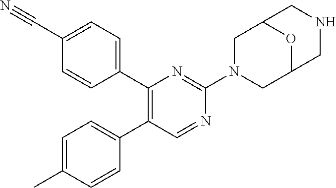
C1=C(C)C=CC(C2=C(C3=CC=C(C#N)C=C3)N=C(N3CC4OC(C3)CNC4)N=C2)=C1
